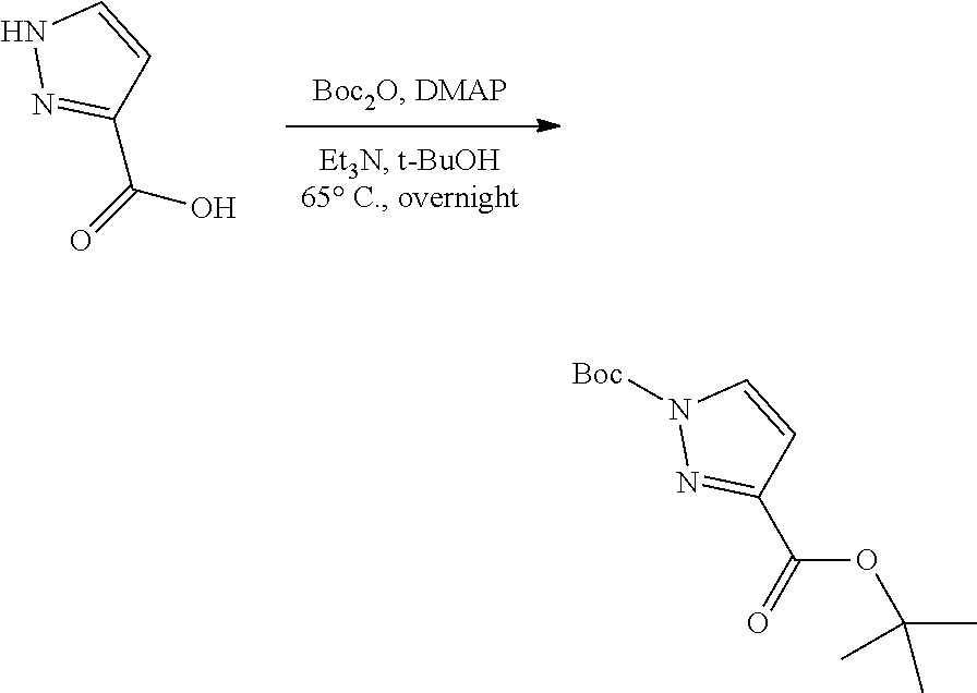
N1N=C(C(=O)O)C=C1.C(=O)(OC(C)(C)C)C1=NN([Boc])C=C1
